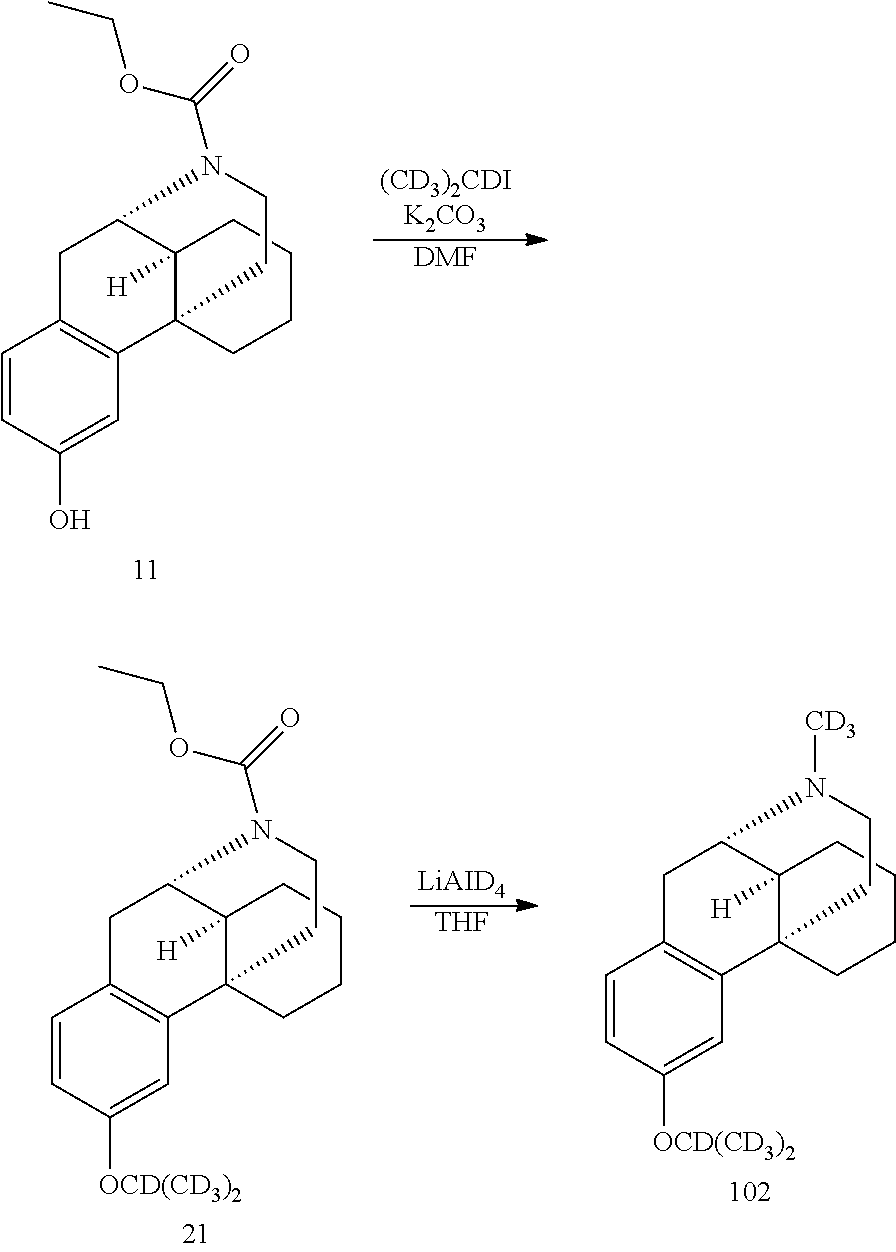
C1C2=C(C34C([H])(CCCC3)C1N(C(OCC)=O)CC4)C=C(O)C=C2.[DMF].C1C2=C(C34C([H])(CCCC3)C1N([CD3])CC4)C=C([OCD(CD3)2])C=C2.[THF].[LiAID4].C1C2=C(C34C([H])(CCCC3)C1N(C(OCC)=O)CC4)C=C([OCD(CD3)2])C=C2
